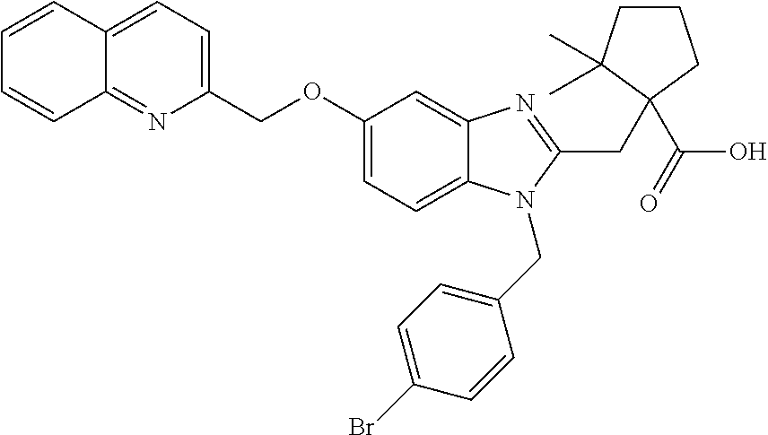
C1=CC2=CC=C(COC3=CC=C4C(=C3)N=C(CC3(C(O)=O)C(C)(C)CCC3)N4CC3=CC=C(Br)C=C3)N=C2C=C1
